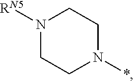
N1([RN5])CCN(*)CC1
